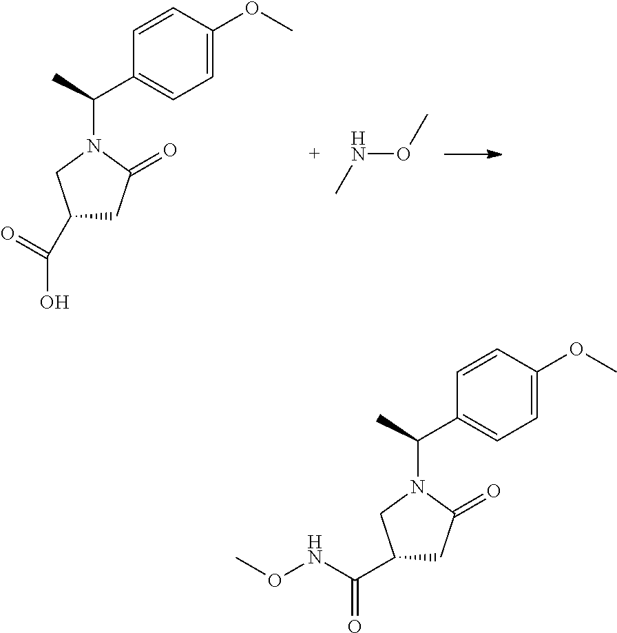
C1=C(OC)C=CC(C(C)N2CC(C(O)=O)CC2=O)=C1.N(OC)C.C1=C(OC)C=CC(C(C)N2CC(C(NOC)=O)CC2=O)=C1
